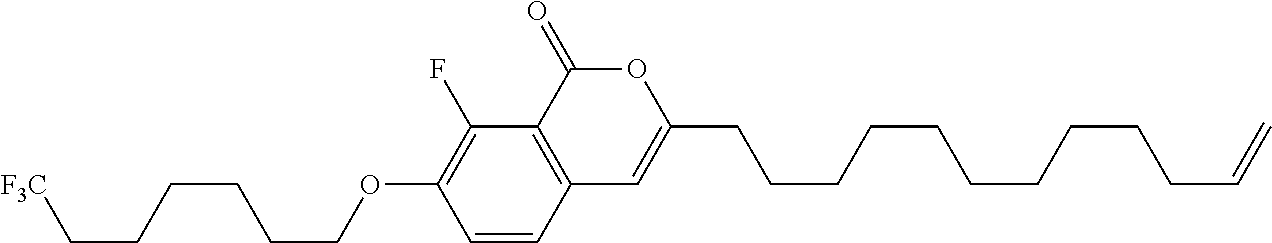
C1=CC2=C(C(F)=C1OCCCCCC[F3C])C(=O)OC(CCCCCCCCCCC=C)=C2
